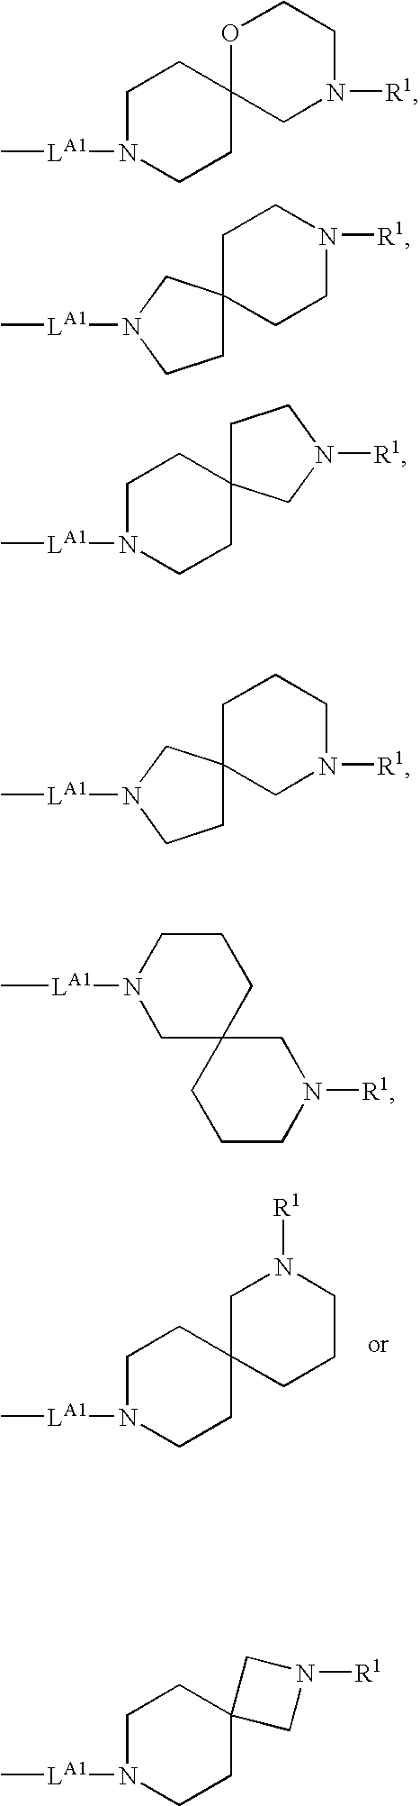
C1CC2(CCN1[LA1]C)CCCN([R1])C2.C1CC2(CCN1[LA1]C)CN([R1])C2.C1CC2(CCN1[LA1]C)CN([R1])CCO2.C1CN([R1])CCC12CCN([LA1]C)C2.C1CC2(CCN1[LA1]C)CCN([R1])C2.C1N([R1])CCCC12CCN([LA1]C)C2.C1CN([LA1]C)CC2(C1)CCCN([R1])C2
